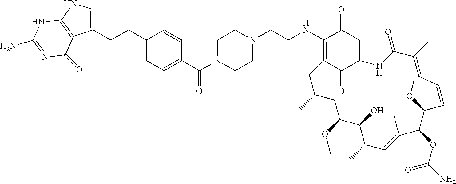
C1(NCCN2CCN(C(C3=CC=C(CCC4=CNC5=C4C(=O)N=C(N)N5)C=C3)=O)CC2)=C2C(=O)C(=CC1=O)NC(=O)C(C)=CC=CC(OC)C(OC(=O)N)C(C)=CC(C)C(O)C(OC)CC(C)C2
